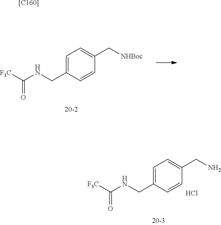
C1=C(CNC([F3C])=O)C=CC(C[NHBoc])=C1.C1=C(CNC([F3C])=O)C=CC(CN)=C1.Cl.[[C160]]
